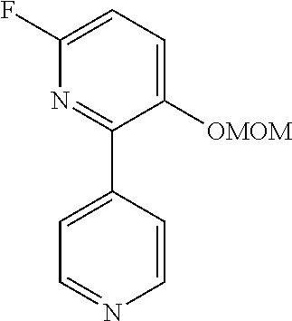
C1(F)=CC=C([OMOM])C(C2=CC=NC=C2)=N1
